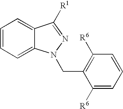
C12=CC=CC=C1C([R1])=NN2CC1=C([R6])C=CC=C1[R6]
